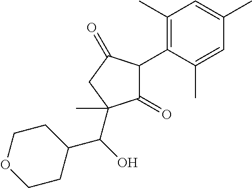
C1(=O)C(C2=C(C)C=C(C)C=C2C)C(=O)CC1(C(C1CCOCC1)O)C
